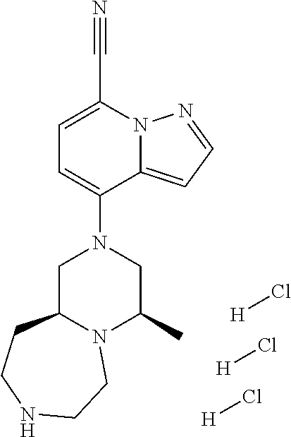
[H]Cl.[H]Cl.[H]Cl.C12=CC=NN1C(C#N)=CC=C2N1CC2N(C(C)C1)CCNCC2
